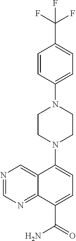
N1=CN=C2C(=C1)C(N1CCN(C3=CC=C(C(F)(F)F)C=C3)CC1)=CC=C2C(=O)N
